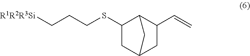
[R1R2R3Si]CCCSC1CC2CC(C=C)C1C2
